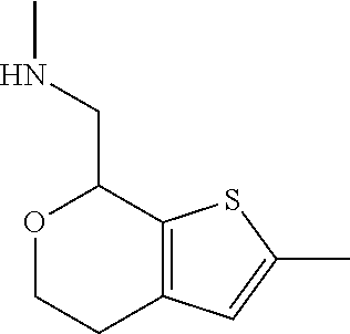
O1CCC2=C(SC(C)=C2)C1CNC
